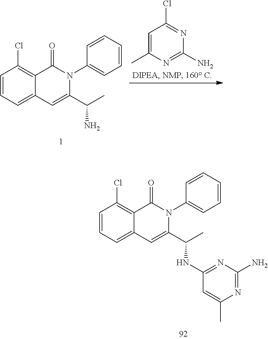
C1=CC=CC=C1N1C(=O)C2=C(Cl)C=CC=C2C=C1C(C)N.C1=C(C)N=C(N)N=C1Cl.C1=CC=CC=C1N1C(=O)C2=C(Cl)C=CC=C2C=C1C(C)NC1=NC(N)=NC(C)=C1
